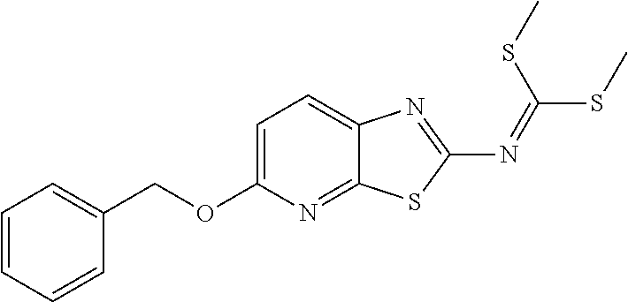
C1=C(OCC2=CC=CC=C2)N=C2C(=C1)N=C(N=C(SC)SC)S2
